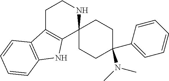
C1C2=C(C3(NC1)CCC(C1=CC=CC=C1)(N(C)C)CC3)NC1=C2C=CC=C1
